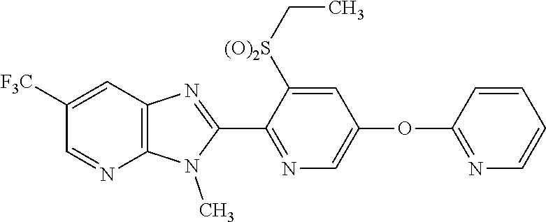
C1(C2=NC=C(OC3=NC=CC=C3)C=C2[(O)2S]CC)=NC2=C(N1C)N=CC([F3C])=C2
